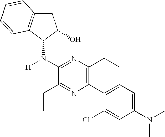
C1(N(C2C3=C(CC2O)C=CC=C3)[H])=NC(CC)=C(C2=CC=C(N(C)C)C=C2Cl)N=C1CC
